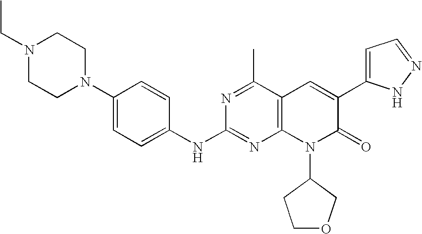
C1(NC2=NC3=C(C(C)=N2)C=C(C2=CC=NN2)C(=O)N3C2CCOC2)=CC=C(N2CCN(CC)CC2)C=C1
